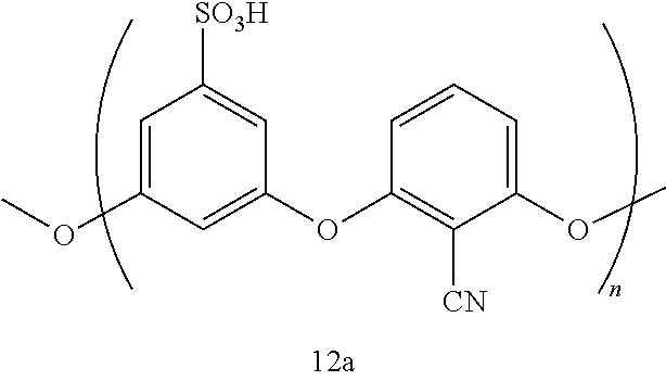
C1=C(OC)C=C(OC2=C([CN])C(OC)=CC=C2)C=C1[SO3H]
